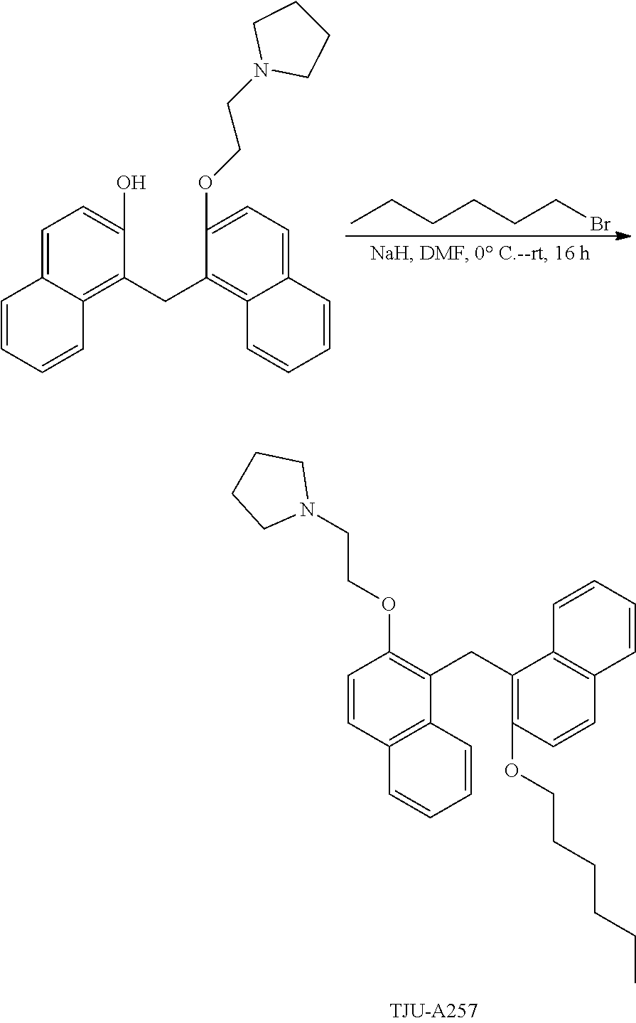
C1=C2C(=C(CC3=C4C(=CC=C3OCCN3CCCC3)C=CC=C4)C(O)=C1)C=CC=C2.CCCCCCBr.C1=CC2=C(C(CC3=C(OCCCCCC)C=CC4=C3C=CC=C4)=C1OCCN1CCCC1)C=CC=C2
